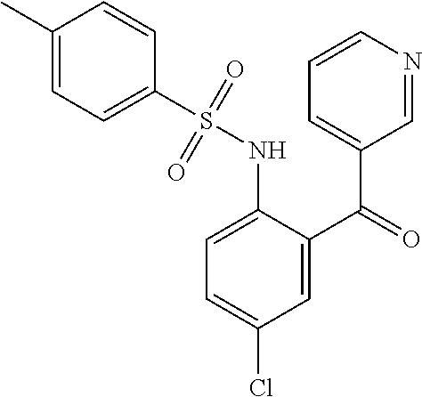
C1=C(NS(C2=CC=C(C)C=C2)(=O)=O)C(C(=O)C2=CC=CN=C2)=CC(Cl)=C1
